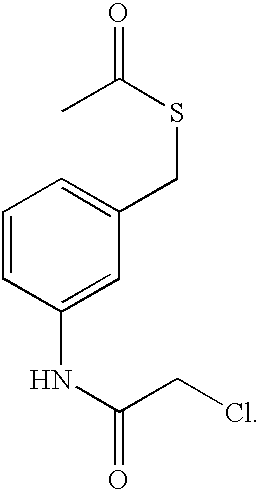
C1=CC(NC(CCl)=O)=CC(CSC(C)=O)=C1
